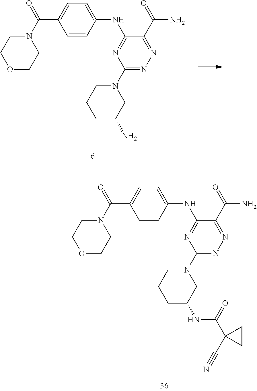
O1CCN(C(=O)C2=CC=C(NC3=NC(N4CCCC(N)C4)=NN=C3C(=O)N)C=C2)CC1.O1CCN(C(=O)C2=CC=C(NC3=NC(N4CCCC(NC(C5(C#N)CC5)=O)C4)=NN=C3C(=O)N)C=C2)CC1
